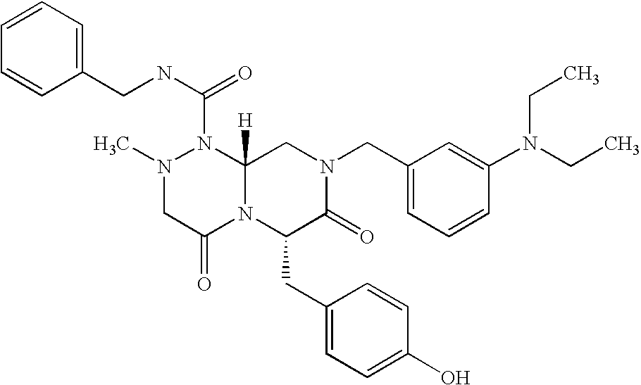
C1=CC=CC(CNC(N2N(C)CC(=O)N3C2([H])CN(CC2=CC=CC(N(CC)CC)=C2)C(=O)C3CC2=CC=C(O)C=C2)=O)=C1
